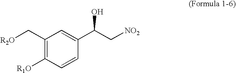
C1(C[R2O])=C([R1O])C=CC(C(C[NO2])O)=C1
